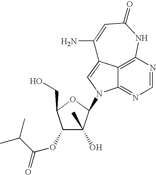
C12=C3N=CN=C1N(C1C(O)(C)C(OC(=O)C(C)C)C(CO)O1)C=C2C(N)=CC(=O)N3
